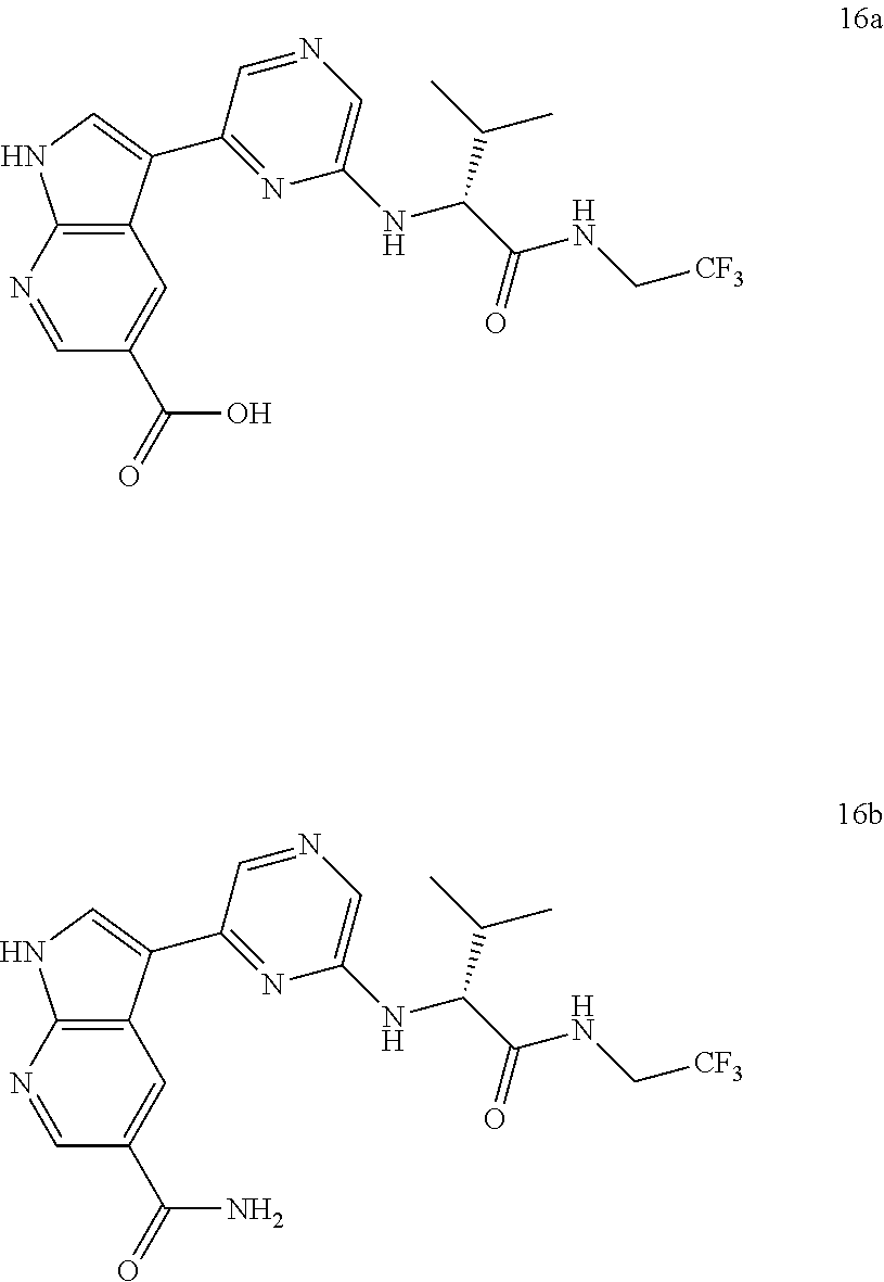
C1=NC2=C(C=C1C(=O)O)C(C1=NC(NC(C(NC[CF3])=O)C(C)C)=CN=C1)=CN2.C1=NC2=C(C=C1C(=O)N)C(C1=NC(NC(C(NC[CF3])=O)C(C)C)=CN=C1)=CN2
